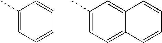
C1(C)=CC=CC=C1.C1(C)=CC=C2C(=C1)C=CC=C2
